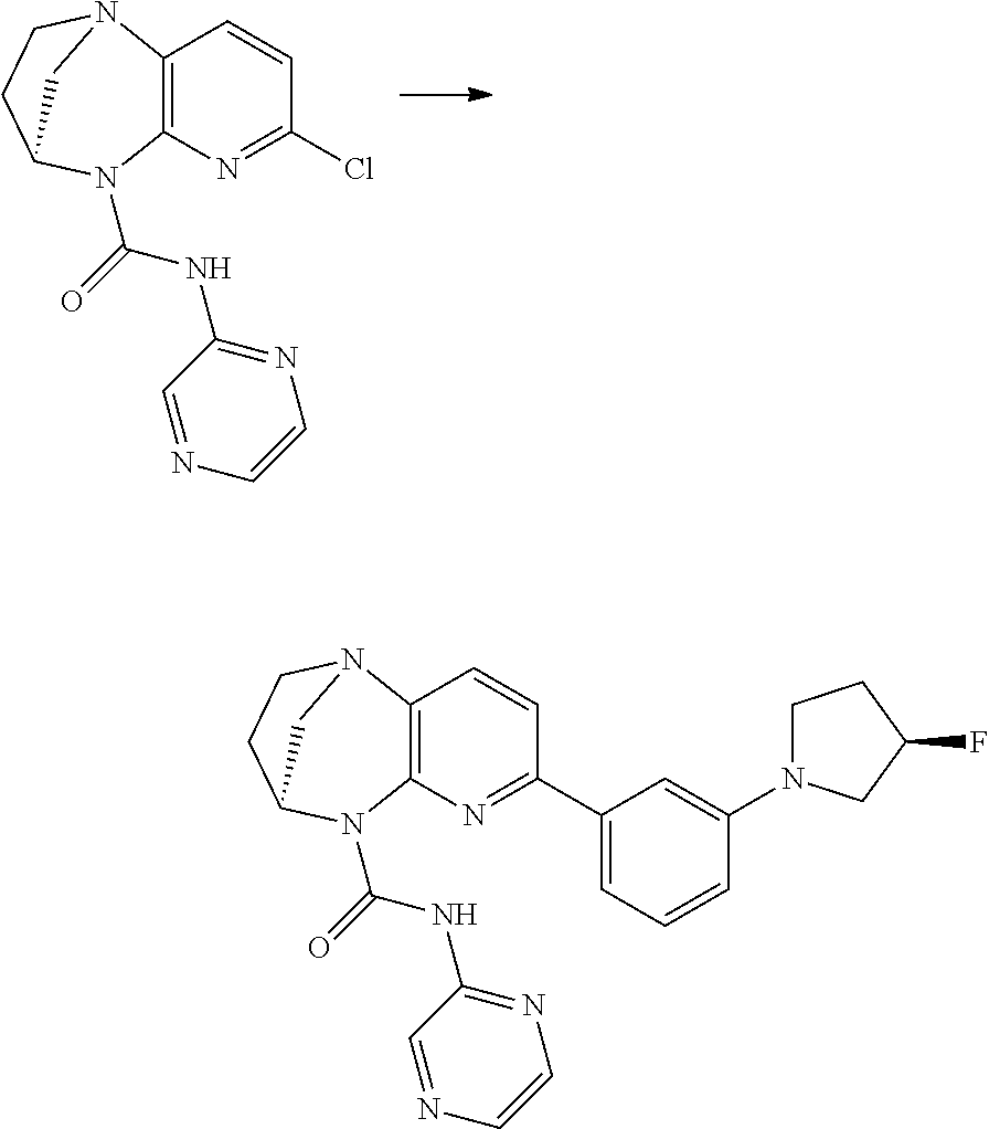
C12=C(N=C(Cl)C=C1)N(C(NC1=NC=CN=C1)=O)C1CCN2C1.C12=C(N=C(C3=CC=CC(N4CCC(F)C4)=C3)C=C1)N(C(NC1=NC=CN=C1)=O)C1CCN2C1
